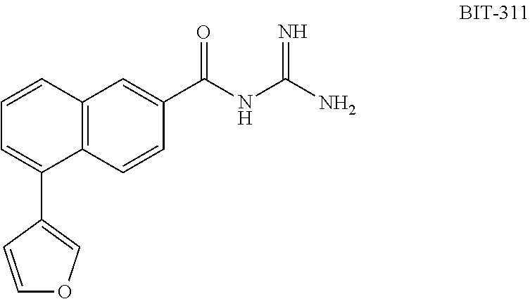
C1=CC2=C(C(C3=COC=C3)=C1)C=CC(C(NC(N)=N)=O)=C2
